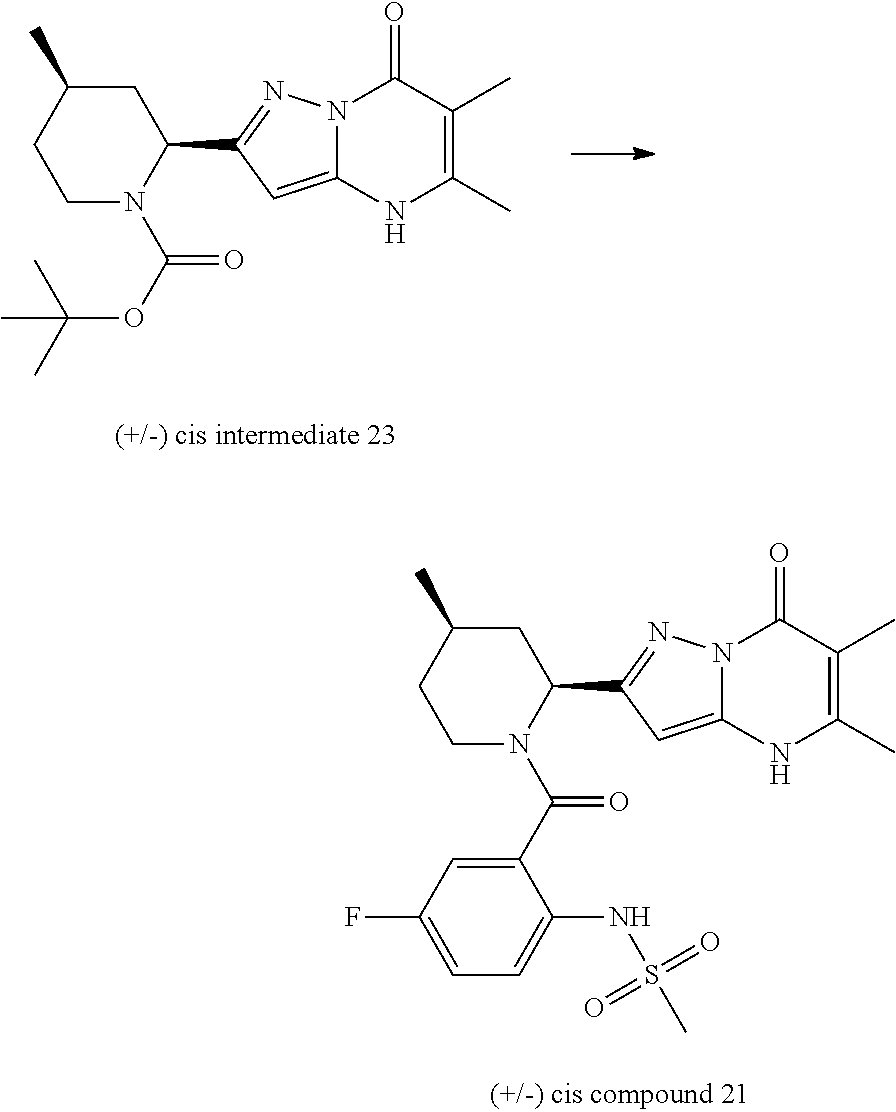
C1C(C)CCN(C(OC(C)(C)C)=O)C1C1=NN2C(=C1)NC(C)=C(C)C2=O.C1C(C)CCN(C(C2=CC(F)=CC=C2NS(C)(=O)=O)=O)C1C1=NN2C(=C1)NC(C)=C(C)C2=O
